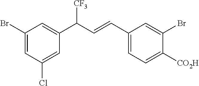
C1(Br)=CC(Cl)=CC(C(C=CC2=CC=C([CO2H])C(Br)=C2)[CF3])=C1
